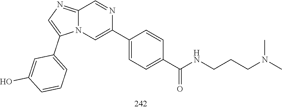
CN(CCCNC(C1=CC=C(C2=CN3C(=NC=C3C3=CC=CC(O)=C3)C=N2)C=C1)=O)C
